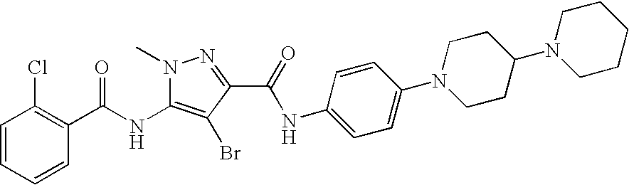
C1=CC=CC(C(NC2=C(Br)C(C(=O)NC3=CC=C(N4CCC(N5CCCCC5)CC4)C=C3)=NN2C)=O)=C1Cl
